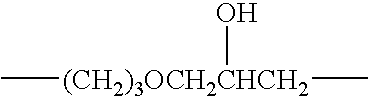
[(CH2)3OCH2CHCH2](C)(C)O
